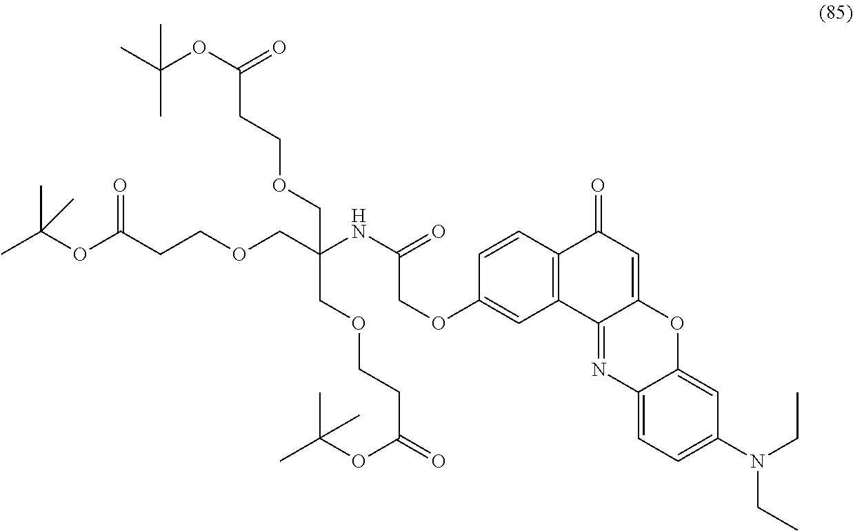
C(COCCC(OC(C)(C)C)=O)(COCCC(=O)OC(C)(C)C)(COCCC(OC(C)(C)C)=O)NC(=O)COC1=CC2=C(C=C1)C(=O)C=C1C2=NC2=CC=C(N(CC)CC)C=C2O1
